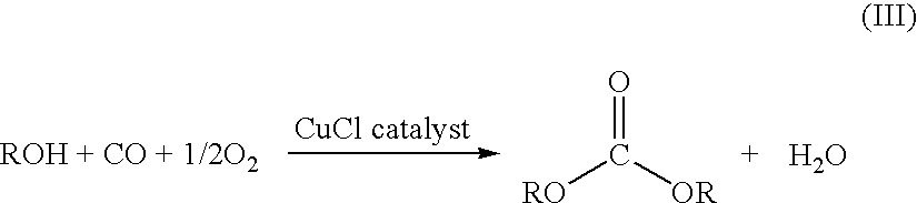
C(=O)([RO])[OR].O
